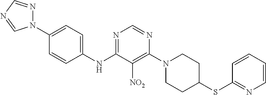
N1=C(NC2=CC=C(N3N=CN=C3)C=C2)C([NO2])=C(N2CCC(SC3=NC=CC=C3)CC2)N=C1
